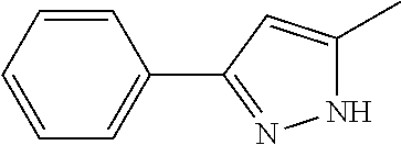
C1=CC=CC=C1C1=NNC(C)=C1
